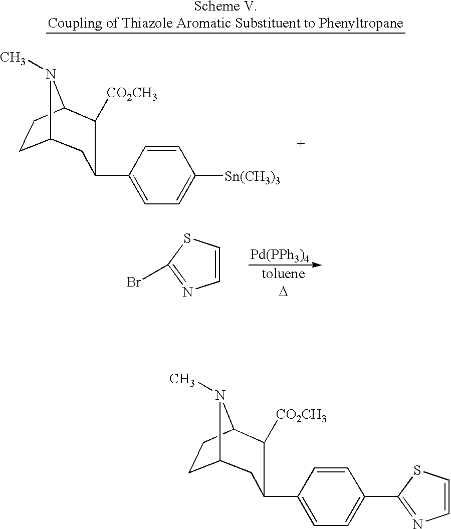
C12CCC(N1C)C([CO2CH3])C(C1=CC=C([Sn(CH3)3])C=C1)C2.C12CCC(N1C)C([CO2CH3])C(C1=CC=C(C3=NC=CS3)C=C1)C2.[Pd(PPh3)4].C1=CSC(Br)=N1
